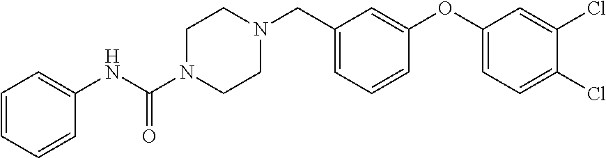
C1=CC=CC(NC(N2CCN(CC3=CC=CC(OC4=CC=C(Cl)C(Cl)=C4)=C3)CC2)=O)=C1
